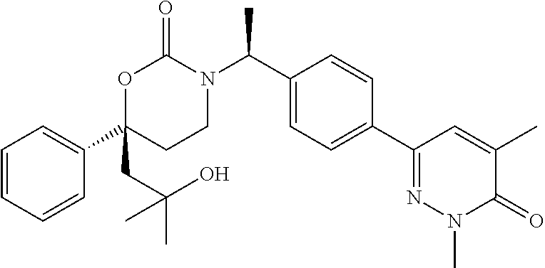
C1=CC=CC(C2(CC(C)(C)O)CCN(C(C3=CC=C(C4=NN(C)C(=O)C(C)=C4)C=C3)C)C(=O)O2)=C1
